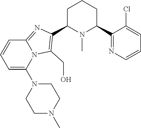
C1C(C2=C(CO)N3C(=N2)C=CC=C3N2CCN(C)CC2)N(C)C(C2=NC=CC=C2Cl)CC1
